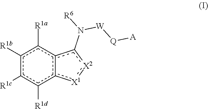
c1([R1b])c([R1c])c([R1d])c2c(c1[R1a])c(N([W][Q][A])[R6])[X2]:[X1]2
